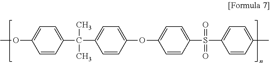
C1=CC(C(C2=CC=C(OC3=CC=C(S(C4=CC=C(C)C=C4)(=O)=O)C=C3)C=C2)(C)C)=CC=C1OC
